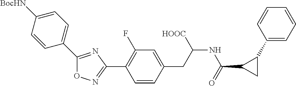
C1(C2=C(F)C=C(CC(NC(=O)C3CC3C3=CC=CC=C3)[HOOC])C=C2)=NOC(C2=CC=C([BocHN])C=C2)=N1
